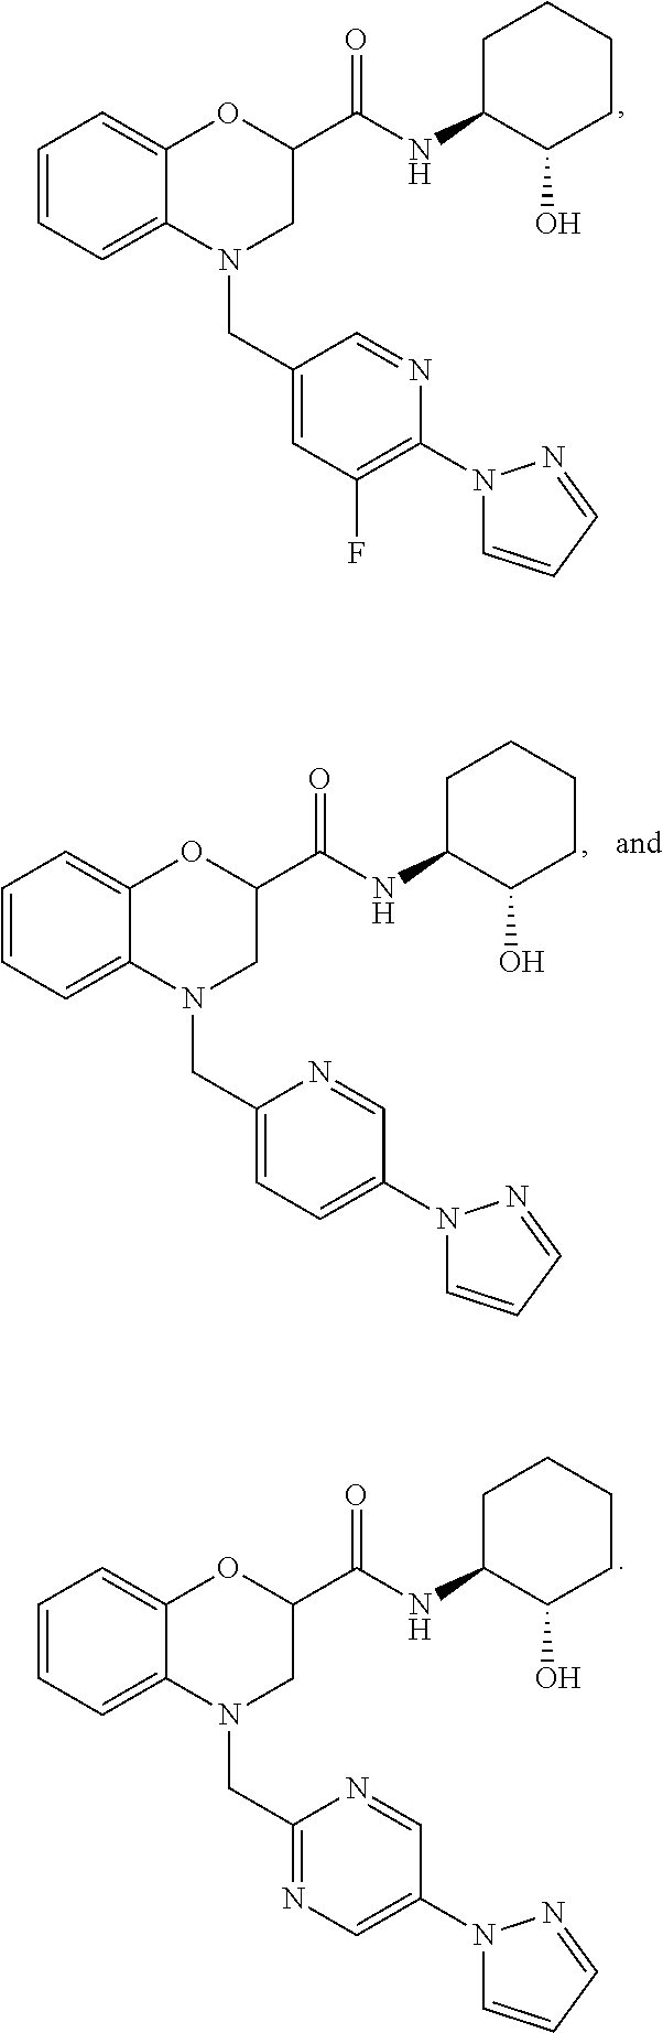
C1=CC=C2C(=C1)OC(C(NC1C(O)CCCC1)=O)CN2CC1=CC(F)=C(N2C=CC=N2)N=C1.C1=CC=C2C(=C1)OC(C(NC1C(O)CCCC1)=O)CN2CC1=CC=C(N2C=CC=N2)C=N1.C1=CC=C2C(=C1)OC(C(NC1C(O)CCCC1)=O)CN2CC1=NC=C(N2C=CC=N2)C=N1
